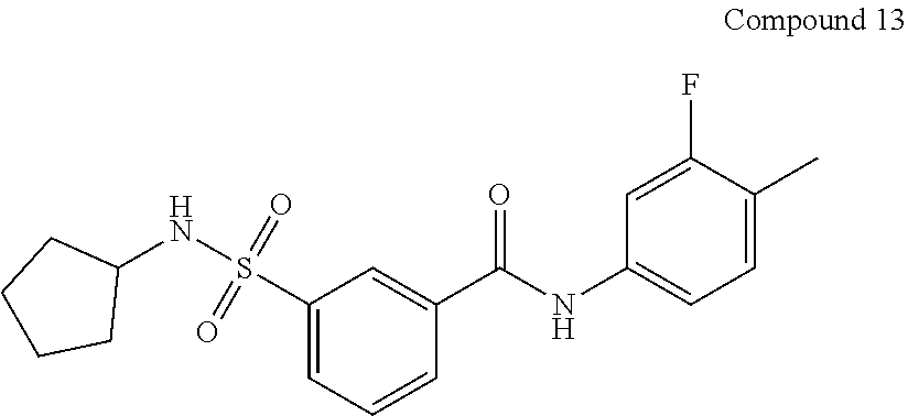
C1(C(NC2=CC=C(C)C(F)=C2)=O)=CC(S(NC2CCCC2)(=O)=O)=CC=C1
